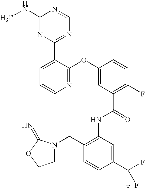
N1=C(OC2=CC(C(=O)NC3=C(CN4CCOC4=N)C=CC(C(F)(F)F)=C3)=C(F)C=C2)C(C2=NC=NC(NC)=N2)=CC=C1
